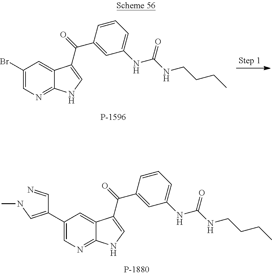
C1(Br)=CN=C2C(=C1)C(C(C1=CC(NC(NCCCC)=O)=CC=C1)=O)=CN2.C1(C(C=N)=CNC)=CN=C2C(=C1)C(C(C1=CC(NC(NCCCC)=O)=CC=C1)=O)=CN2
